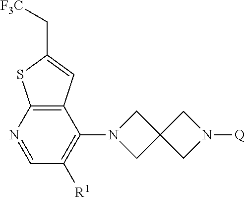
C1=NC2=C(C(N3CC4(C3)CN([Q])C4)=C1[R1])C=C(C[F3C])S2
